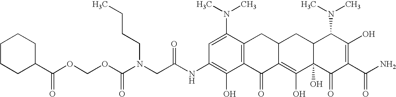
N(CC(NC1=C(O)C2=C(C(N(C)C)=C1)CC1C(=C(O)C3(O)C(C1)C(N(C)C)C(O)=C(C(N)=O)C3=O)C2=O)=O)(C(OCOC(C1CCCCC1)=O)=O)CCCC
